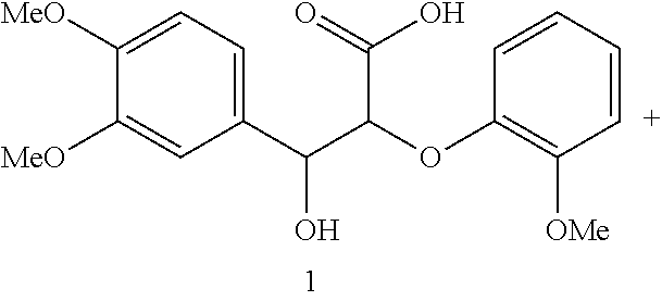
C1([MeO])=CC=C(C(O)C(C(O)=O)OC2=C([OMe])[C+]=CC=C2)C=C1[MeO]
